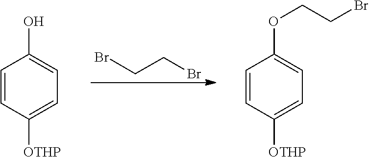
C(CBr)Br.C1=CC(O)=CC=C1[OTHP].C(COC1=CC=C([OTHP])C=C1)Br
